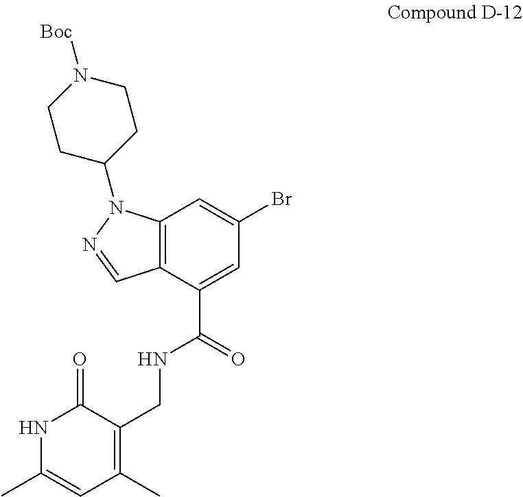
N1C(C)=CC(C)=C(CNC(C2=CC(Br)=CC3=C2C=NN3C2CCN([Boc])CC2)=O)C1=O
